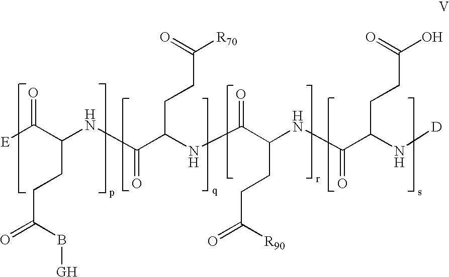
[E]C(C(NC(C(NC(C(NC(C(N[D])CCC(=O)O)=O)CCC(=O)[R90])=O)CCC(=O)[R70])=O)CCC(=O)B[GH])=O
